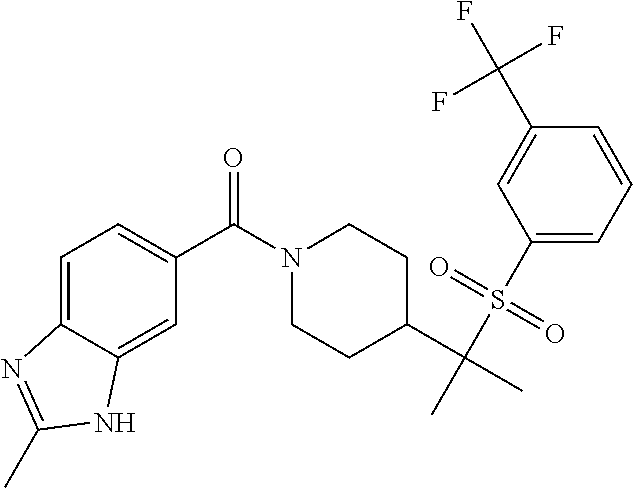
C1=C2C(=CC(C(N3CCC(C(C)(S(C4=CC=CC(C(F)(F)F)=C4)(=O)=O)C)CC3)=O)=C1)NC(C)=N2
